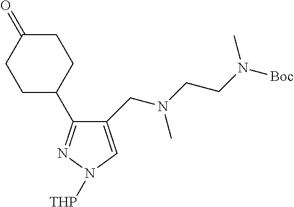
C1(CN(CCN([Boc])C)C)=CN([THP])N=C1C1CCC(=O)CC1
